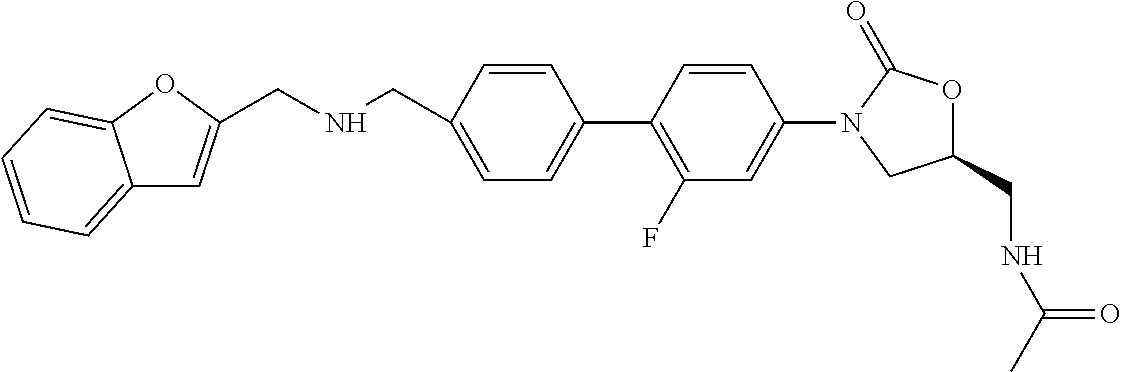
C1=CC(C2=C(F)C=C(N3CC(CNC(C)=O)OC3=O)C=C2)=CC=C1CNCC1=CC2=CC=CC=C2O1
